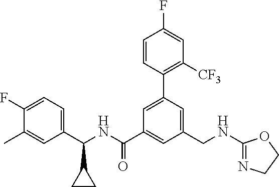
C1(C)=CC(C(NC(C2=CC(CNC3=NCCO3)=CC(C3=C([CF3])C=C(F)C=C3)=C2)=O)C2CC2)=CC=C1F
